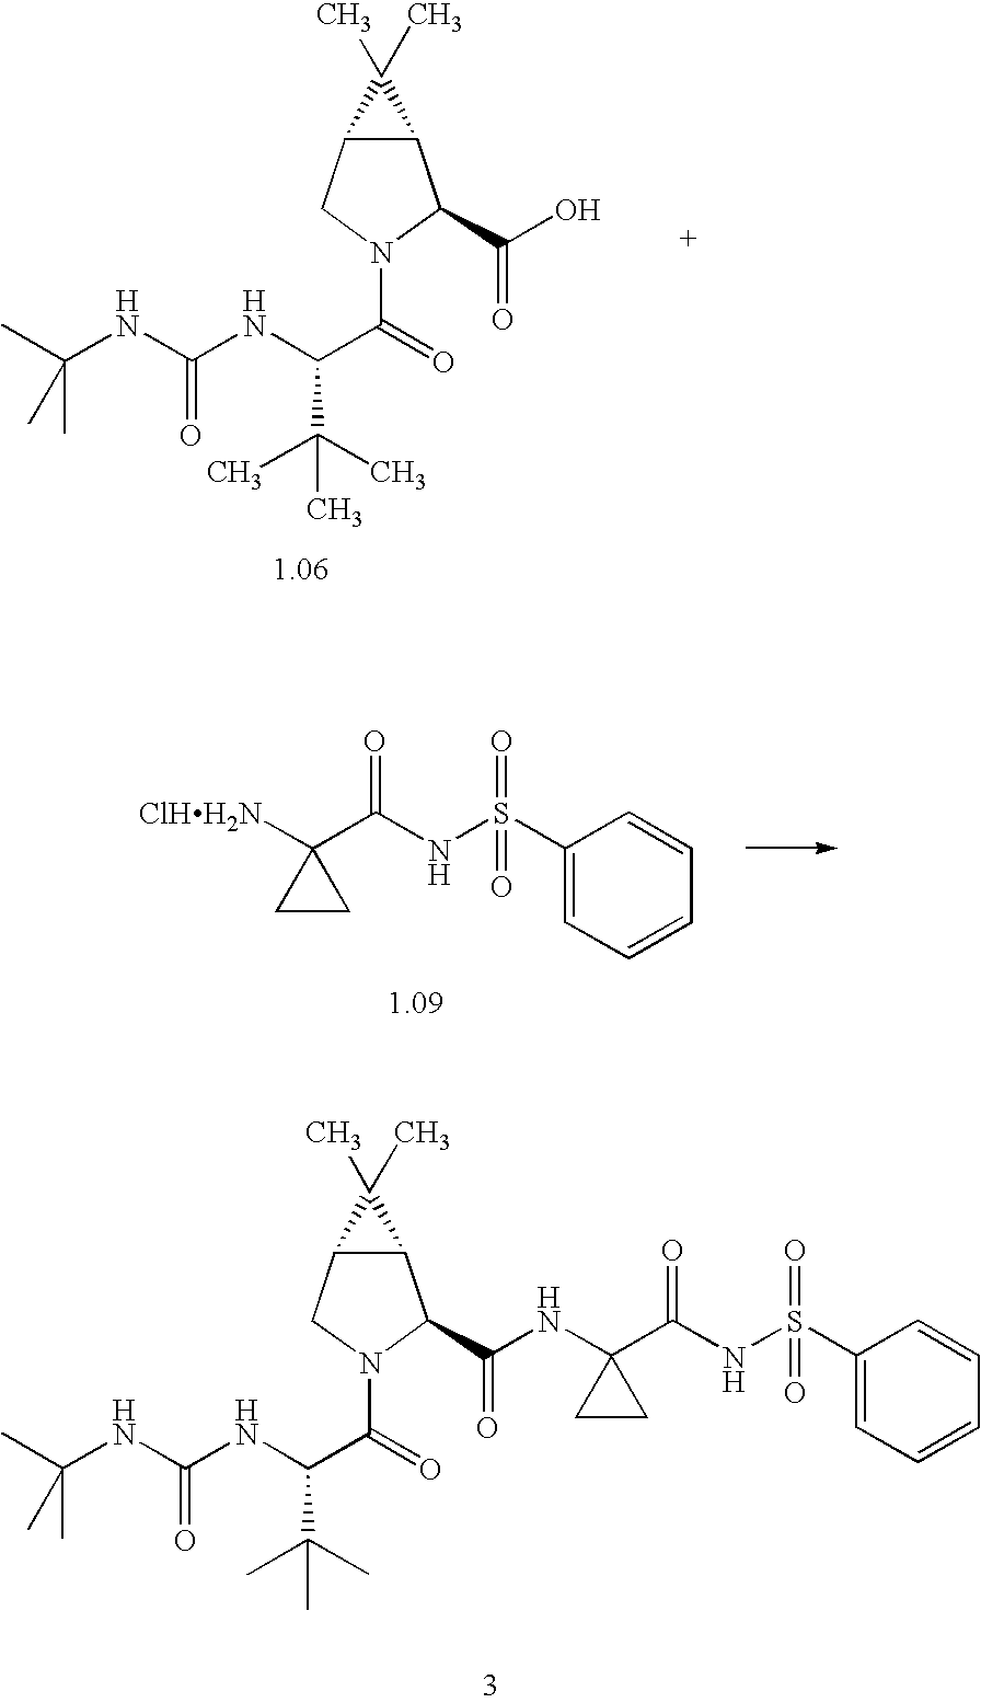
CC(NC(NC(C(=O)N1C(C(O)=O)C2C(C1)C2(C)C)C(C)(C)C)=O)(C)C.[ClHH2N]C1(C(NS(C2=CC=CC=C2)(=O)=O)=O)CC1.CC(NC(NC(C(=O)N1C(C(NC2(C(NS(C3=CC=CC=C3)(=O)=O)=O)CC2)=O)C2C(C1)C2(C)C)C(C)(C)C)=O)(C)C
